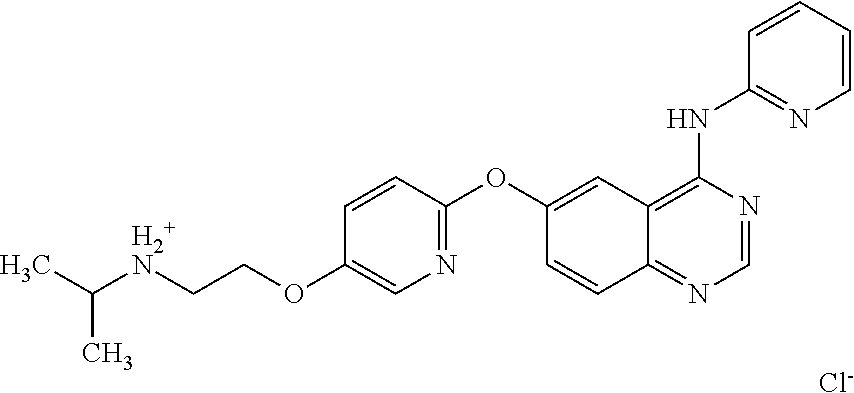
[Cl-].C([H2+N]CCOC1=CN=C(OC2=CC3=C(NC4=NC=CC=C4)N=CN=C3C=C2)C=C1)(C)C
